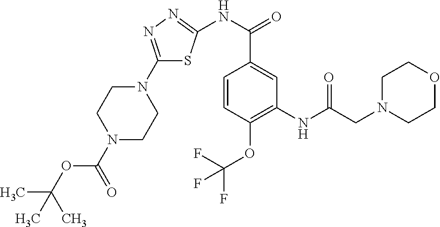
C1(N2CCN(C(OC(C)(C)C)=O)CC2)=NN=C(NC(C2=CC(NC(=O)CN3CCOCC3)=C(OC(F)(F)F)C=C2)=O)S1
